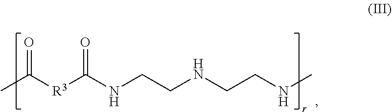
CC([R3]C(NCCNCCNC)=O)=O
